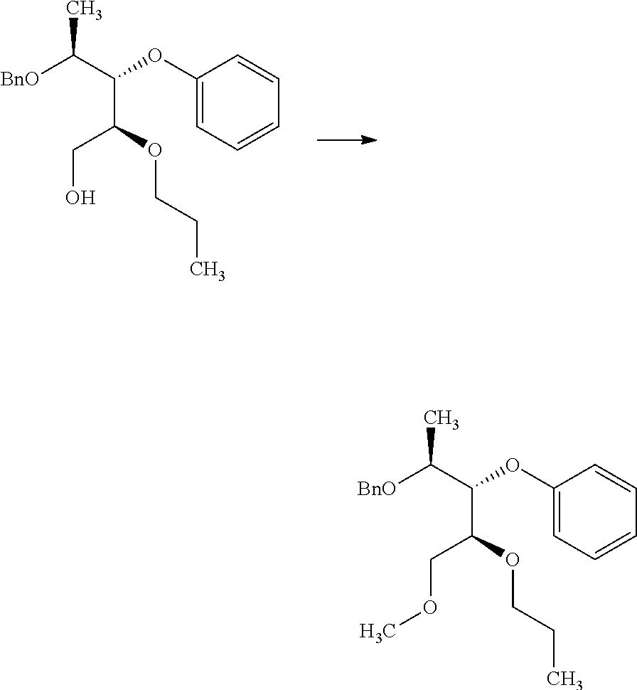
C(COC(C(C([BnO])C)OC1=CC=CC=C1)CO)C.C(COC(C(C([BnO])C)OC1=CC=CC=C1)COC)C
